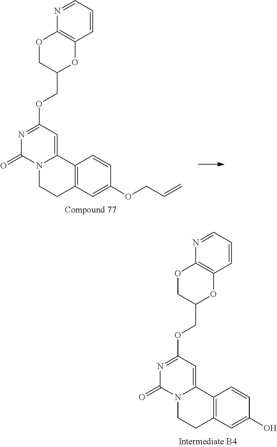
N12CCC3=C(C1=CC(OCC1OC4=C(OC1)N=CC=C4)=NC2=O)C=CC(OCC=C)=C3.N12CCC3=C(C1=CC(OCC1OC4=C(OC1)N=CC=C4)=NC2=O)C=CC(O)=C3
